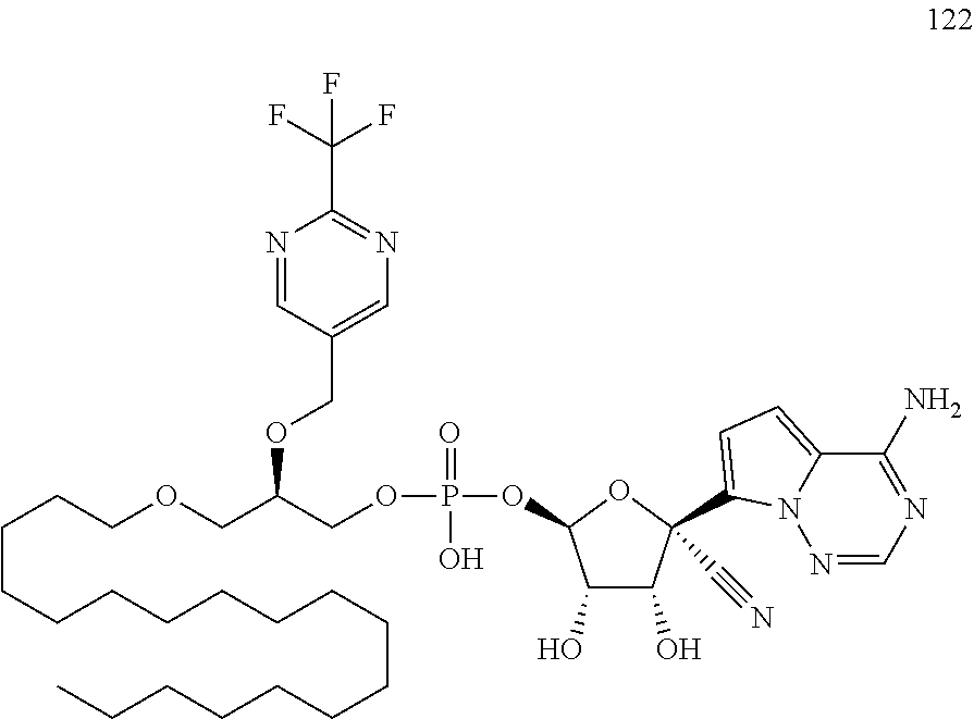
C(CCCCCCCCCCCCCCC)CCOCC(COP(=O)(O)OC1C(O)C(O)C(C#N)(C2=CC=C3C(N)=NC=NN32)O1)OCC1=CN=C(C(F)(F)F)N=C1
